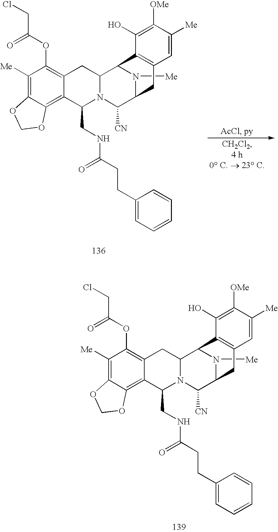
C1([Me])=C2C(=C3C(=C1OC(CCl)=O)CC1N(C([CN])C4N([Me])C1C1=C(C4)C=C([Me])C([OMe])=C1O)C3CNC(CCC1=CC=CC=C1)=O)OCO2.C1([Me])=C2C(=C3C(=C1OC(CCl)=O)CC1N(C([CN])C4N([Me])C1C1=C(C4)C=C([Me])C([OMe])=C1O)C3CNC(CCC1=CC=CC=C1)=O)OCO2
